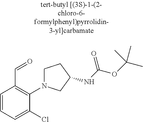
C1=CC=C(Cl)C(N2CCC(NC(OC(C)(C)C)=O)C2)=C1C=O
